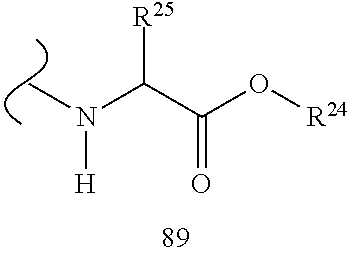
C(C(O[R24])=O)([R25])N([H])C
